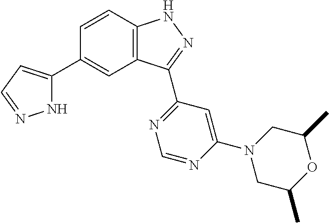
C1=CC2=C(C=C1C1=CC=NN1)C(C1=NC=NC(N3CC(C)OC(C)C3)=C1)=NN2
